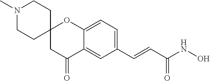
C12(CC(=O)C3=CC(C=CC(NO)=O)=CC=C3O1)CCN(C)CC2
